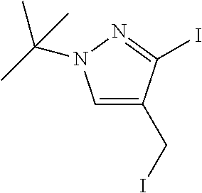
C1=C(CI)C(I)=NN1C(C)(C)C
